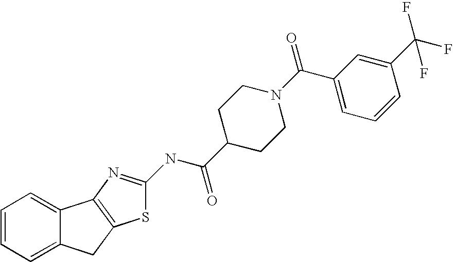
C1=CC=C2C(=C1)C1=C(C2)SC(NC(C2CCN(C(C3=CC=CC(C(F)(F)F)=C3)=O)CC2)=O)=N1
